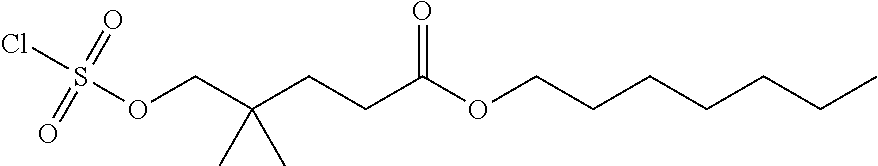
O(CC(CCC(OCCCCCCC)=O)(C)C)S(=O)(Cl)=O
